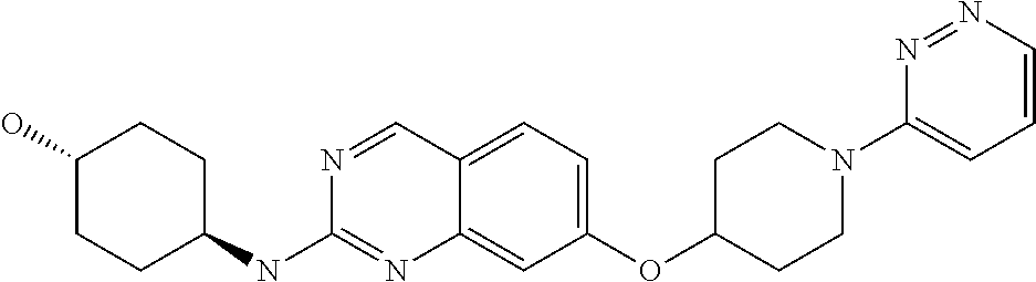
C1CC(NC2=NC3=CC(OC4CCN(C5=CC=CN=N5)CC4)=CC=C3C=N2)CCC1O
